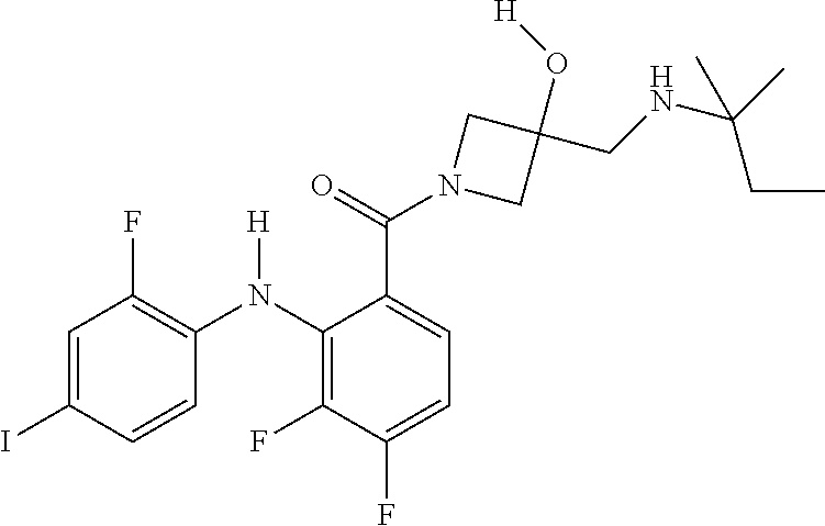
C1=C(C(N2CC(O[H])(CNC(C)(C)CC)C2)=O)C(N(C2=C(F)C=C(I)C=C2)[H])=C(F)C(F)=C1
